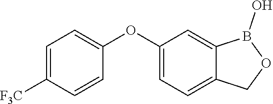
C1(OC2=CC=C([F3C])C=C2)=CC=C2C(=C1)B(O)OC2
